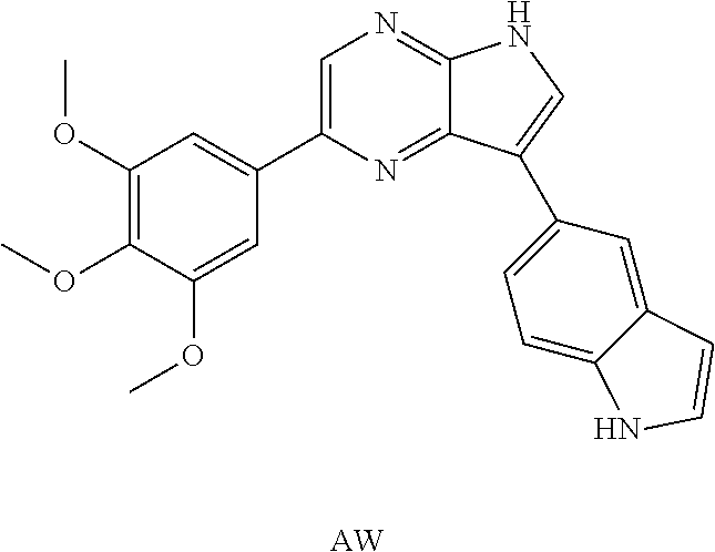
C1=C(C2=CC(OC)=C(OC)C(OC)=C2)N=C2C(=N1)NC=C2C1=CC=C2C(=C1)C=CN2.[AW]
